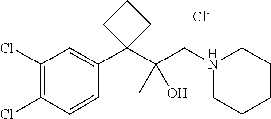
[Cl-].C1(Cl)=C(Cl)C=CC(C2(C(C[H+N]3CCCCC3)(O)C)CCC2)=C1
